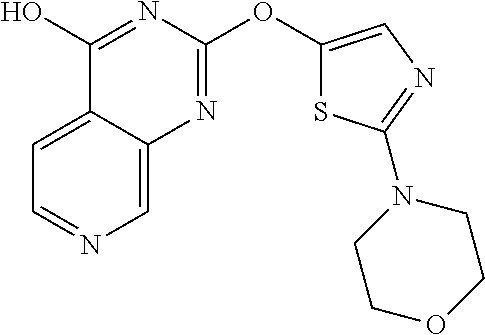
C1=C2C(=CN=C1)N=C(OC1=CN=C(N3CCOCC3)S1)N=C2O
